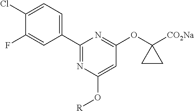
C1(Cl)=CC=C(C2=NC(O[R])=CC(OC3([CO2Na])CC3)=N2)C=C1F
